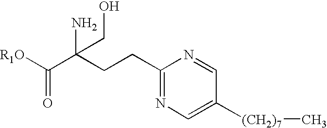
[R1O]C(C(CCC1=NC=C([(CH2)7]C)C=N1)(N)CO)=O
